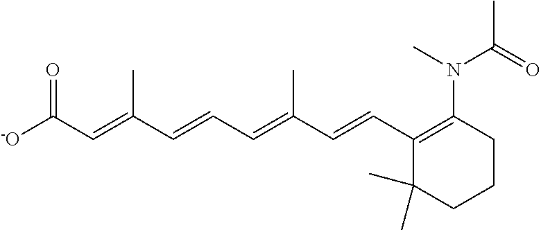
[-O]C(C=C(C=CC=C(C=CC1=C(N(C)C(=O)C)CCCC1(C)C)C)C)=O
